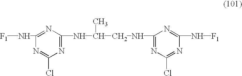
[F1]NC1=NC(NC(C)CNC2=NC(Cl)=NC(N[F1])=N2)=NC(Cl)=N1
